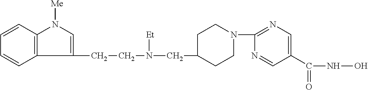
C12=C(C=CC=C1)N([Me])C=C2CCN(CC1CCN(C2=NC=C(C(=O)NO)C=N2)CC1)[Et]
